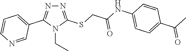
N1=C(SCC(NC2=CC=C(C(C)=O)C=C2)=O)N(CC)C(C2=CC=CN=C2)=N1
